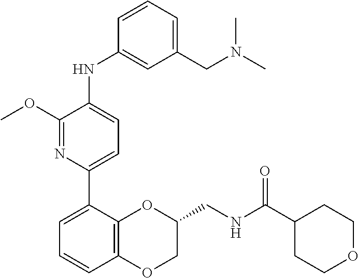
COC1=NC(C2=CC=CC3=C2OC(CNC(C2CCOCC2)=O)CO3)=CC=C1NC1=CC(CN(C)C)=CC=C1
